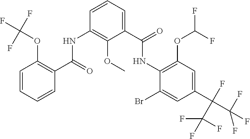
N(C1=C(OC(F)F)C=C(C(C(F)(F)F)(F)C(F)(F)F)C=C1Br)C(C1=CC=CC(NC(C2=C(OC(F)(F)F)C=CC=C2)=O)=C1OC)=O
